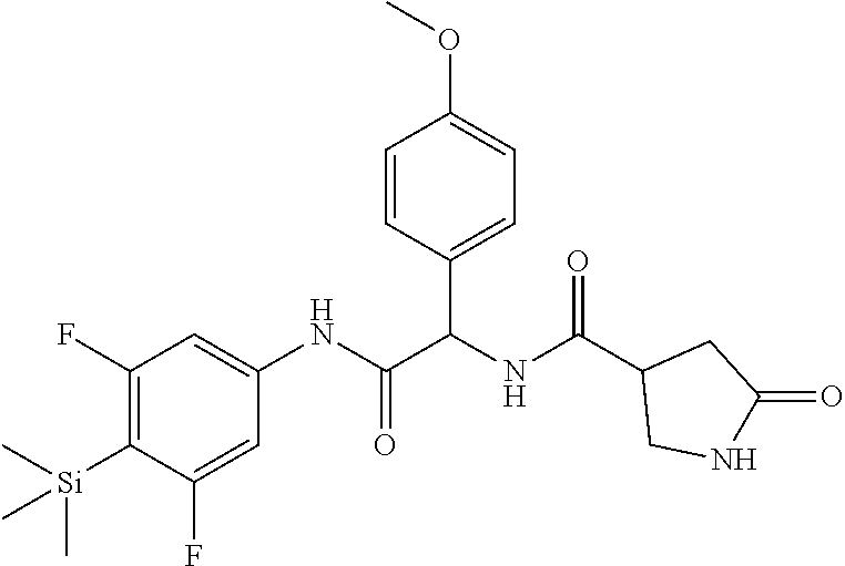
C1(F)=C([Si](C)(C)C)C(F)=CC(NC(C(NC(C2CNC(=O)C2)=O)C2=CC=C(OC)C=C2)=O)=C1
